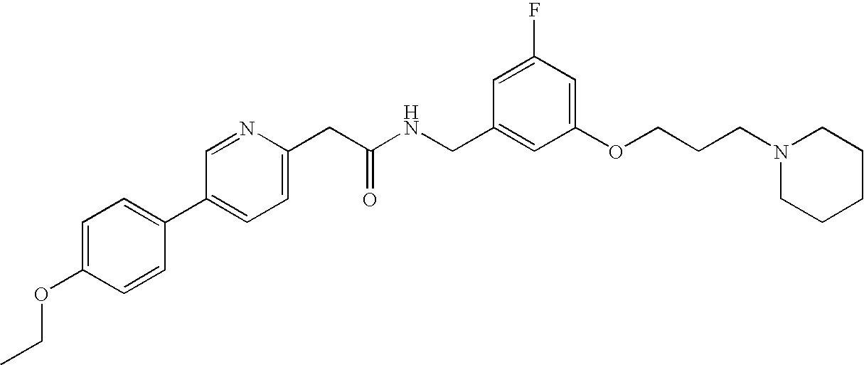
O(C1=CC=C(C2=CC=C(CC(NCC3=CC(OCCCN4CCCCC4)=CC(F)=C3)=O)N=C2)C=C1)CC
